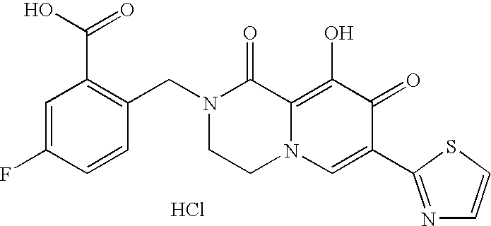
Cl.C1=C(F)C=CC(CN2CCN3C(=C(O)C(=O)C(C4=NC=CS4)=C3)C2=O)=C1C(O)=O
